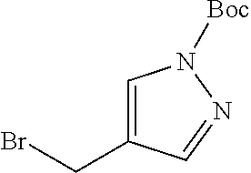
C1=C(CBr)C=NN1[Boc]
